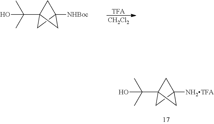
C12([NHBoc])CC(C(C)(C)O)(C1)C2.[TFA].[CH2Cl2].C12([NH2TFA])CC(C(C)(C)O)(C1)C2
